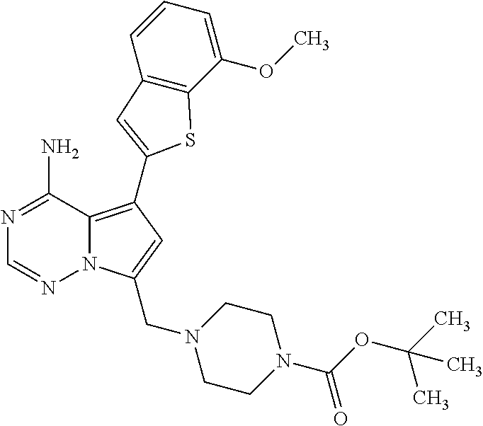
N12C(=C(C3=CC4=C(C(OC)=CC=C4)S3)C=C1CN1CCN(C(OC(C)(C)C)=O)CC1)C(N)=NC=N2
